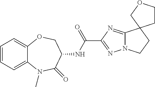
C12=NC(C(NC3C(=O)N(C)C4=CC=CC=C4OC3)=O)=NN1CCC21CCOC1
